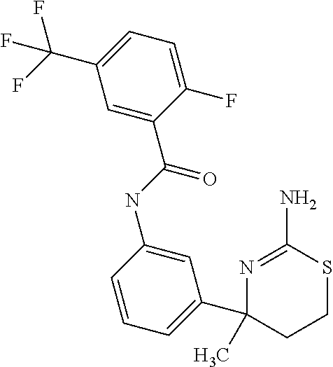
C1=C(C(=O)NC2=CC(C3(C)CCSC(N)=N3)=CC=C2)C(F)=CC=C1C(F)(F)F
